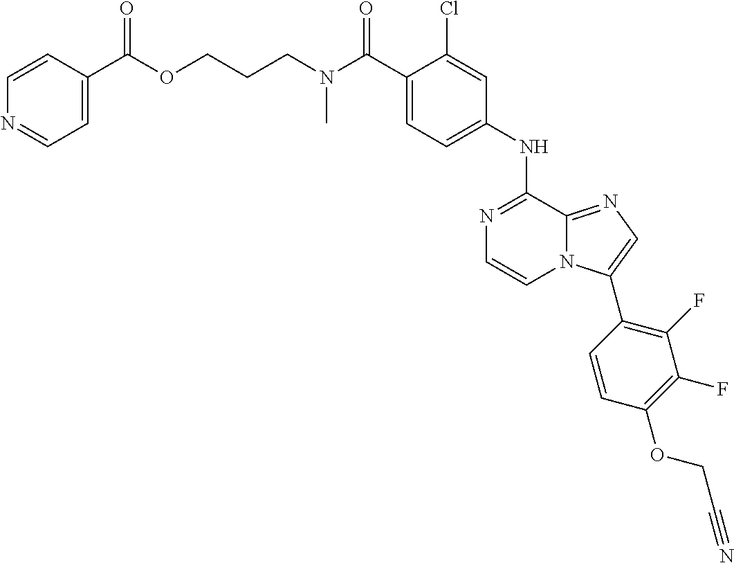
C1(C(N(CCCOC(C2=CC=NC=C2)=O)C)=O)=CC=C(NC2=NC=CN3C2=NC=C3C2=C(F)C(F)=C(OCC#N)C=C2)C=C1Cl
